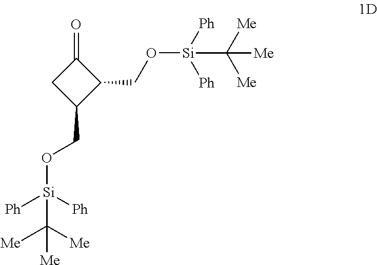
C1(=O)CC(CO[Si]([Ph])([Ph])C([Me])([Me])[Me])C1CO[Si]([Ph])([Ph])C([Me])([Me])[Me]
